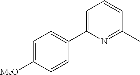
C1=C([MeO])C=CC(C2=CC=CC(C)=N2)=C1
